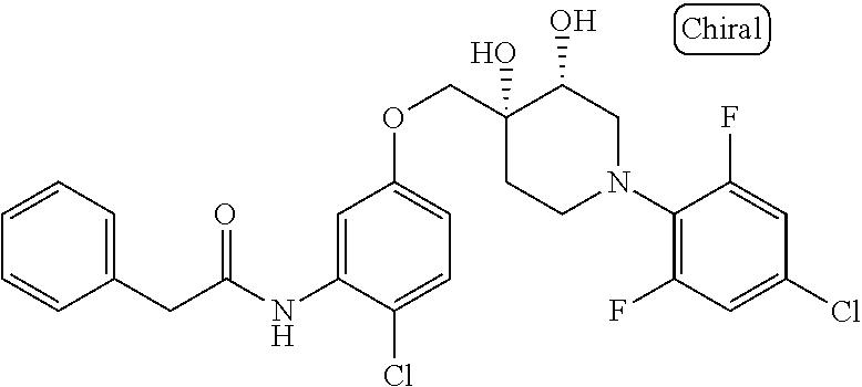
C1(N2CC(O)C(O)(COC3=CC=C(Cl)C(NC(=O)CC4=CC=CC=C4)=C3)CC2)=C(F)C=C(Cl)C=C1F
